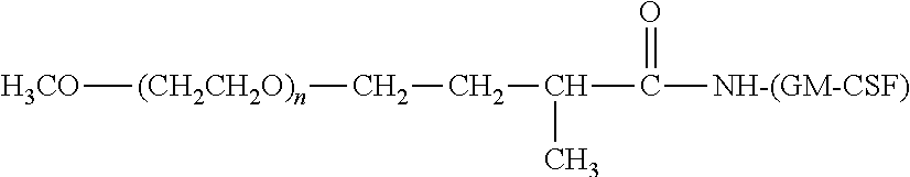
[H3CO][(CH2CH2O)n]CCC(C)C(=O)[NH-(GM-CSF)]
